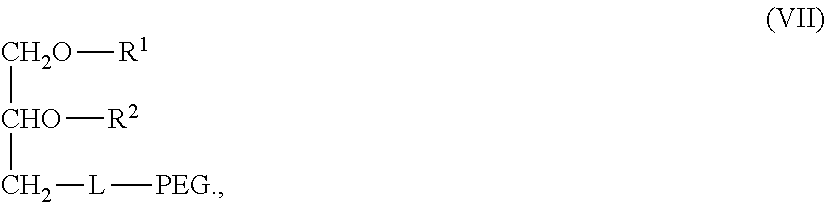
[CH2O]([CHO]([R2])C[L][PEG.])[R1]
